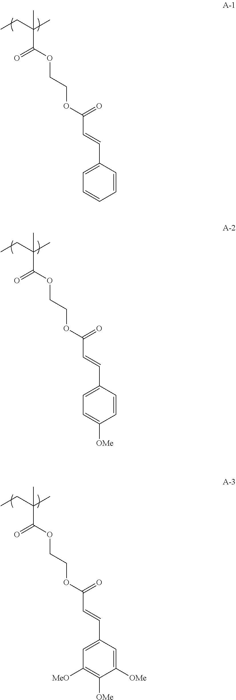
C1=C(C=CC(OCCOC(C(CC)(C)C)=O)=O)C=CC=C1.C1=C(C=CC(OCCOC(C(CC)(C)C)=O)=O)C=CC([OMe])=C1.C1=C(C=CC(OCCOC(C(CC)(C)C)=O)=O)C=C([OMe])C([OMe])=C1[MeO]
